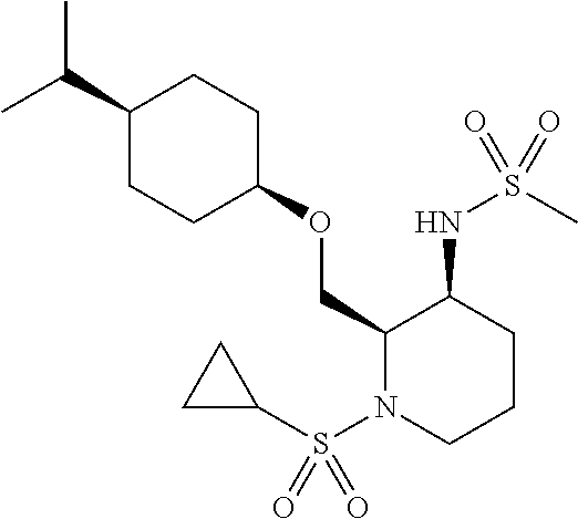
C(C1CCC(OCC2N(S(C3CC3)(=O)=O)CCCC2NS(C)(=O)=O)CC1)(C)C
